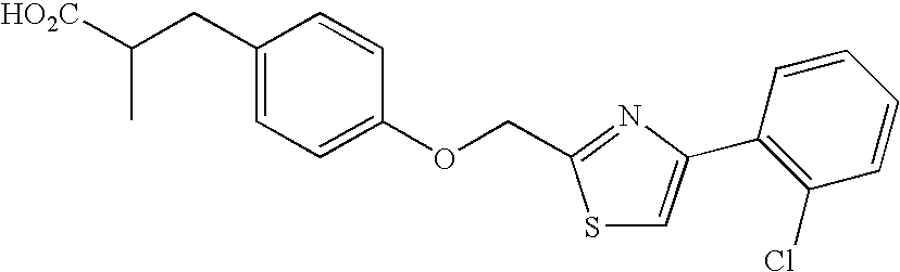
C1(CC([HO2C])C)=CC=C(OCC2=NC(C3=C(Cl)C=CC=C3)=CS2)C=C1
